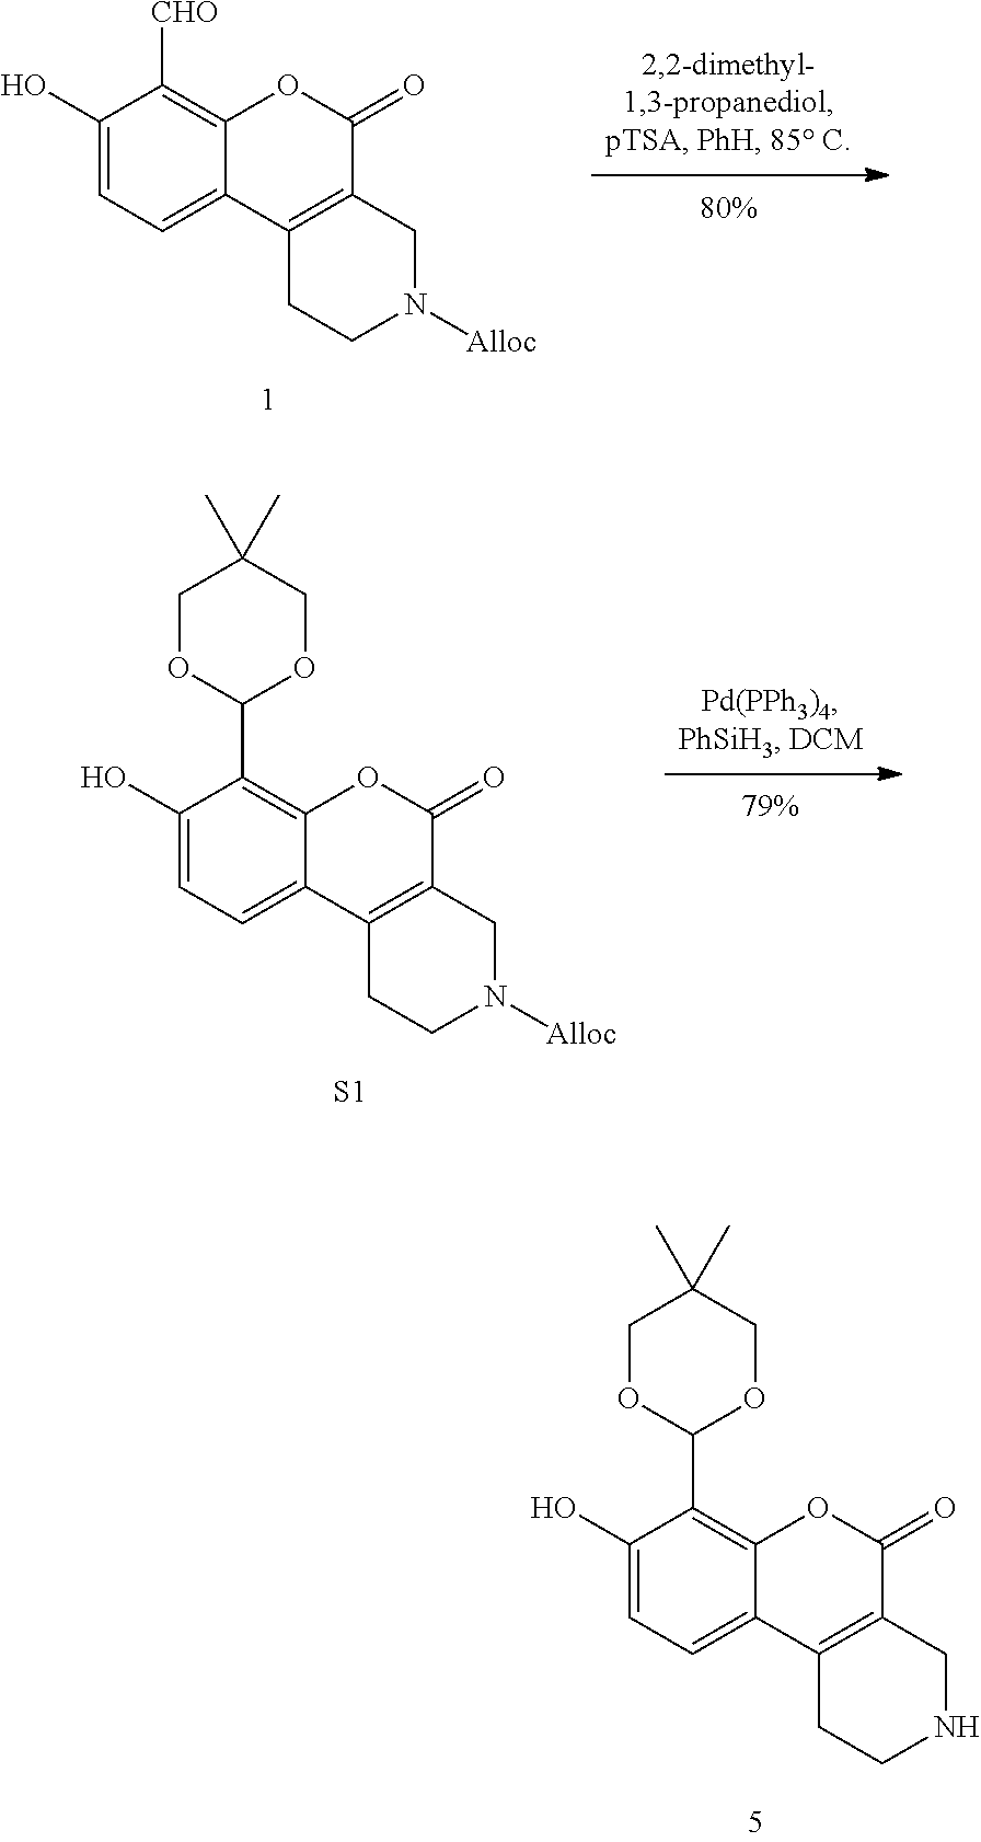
C1(O)=CC=C2C(=C1[CHO])OC(=O)C1=C2CCN([Alloc])C1.C1(O)=CC=C2C(=C1C1OCC(C)(C)CO1)OC(=O)C1=C2CCNC1.C1(O)=CC=C2C(=C1C1OCC(C)(C)CO1)OC(=O)C1=C2CCN([Alloc])C1.[S1]
